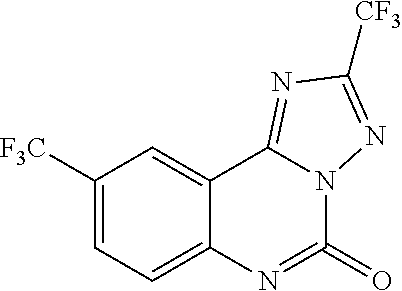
C1([F3C])=CC=C2C(=C1)C1=NC([CF3])=NN1C(=O)=N2
